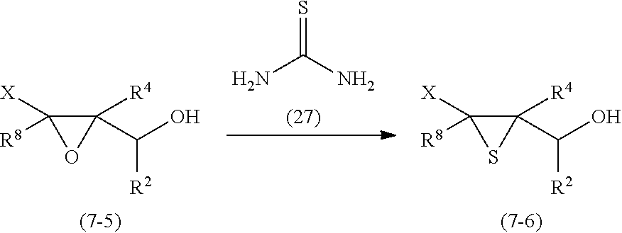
C1(C(O)[R2])([R4])C([R8])([X])O1.C1(C(O)[R2])([R4])C([R8])([X])S1.NC(N)=S
